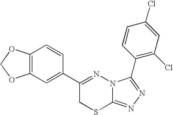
C12=C(C=C(C3=NN4C(=NN=C4C4=C(Cl)C=C(Cl)C=C4)SC3)C=C1)OCO2
